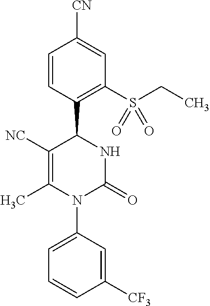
[NC]C1=C(C)N(C2=CC=CC([CF3])=C2)C(=O)NC1C1=C(S(CC)(=O)=O)C=C([CN])C=C1
